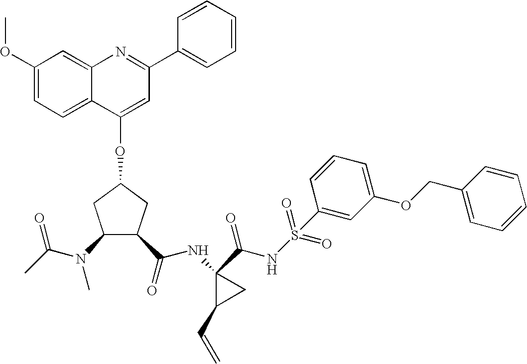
C1(OC)=CC=C2C(=C1)N=C(C1=CC=CC=C1)C=C2OC1CC(N(C(C)=O)C)C(C(NC2(C(NS(C3=CC(OCC4=CC=CC=C4)=CC=C3)(=O)=O)=O)C(C=C)C2)=O)C1
